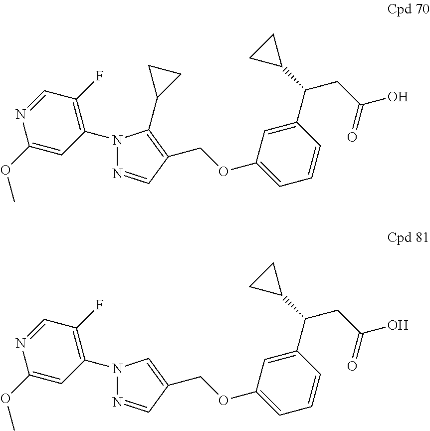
N1(C2=C(F)C=NC(OC)=C2)N=CC(COC2=CC=CC(C(C3CC3)CC(O)=O)=C2)=C1C1CC1.N1(C2=C(F)C=NC(OC)=C2)N=CC(COC2=CC=CC(C(C3CC3)CC(O)=O)=C2)=C1
